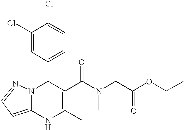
C1(Cl)=CC(C2N3C(=CC=N3)NC(C)=C2C(=O)N(C)CC(OCC)=O)=CC=C1Cl
